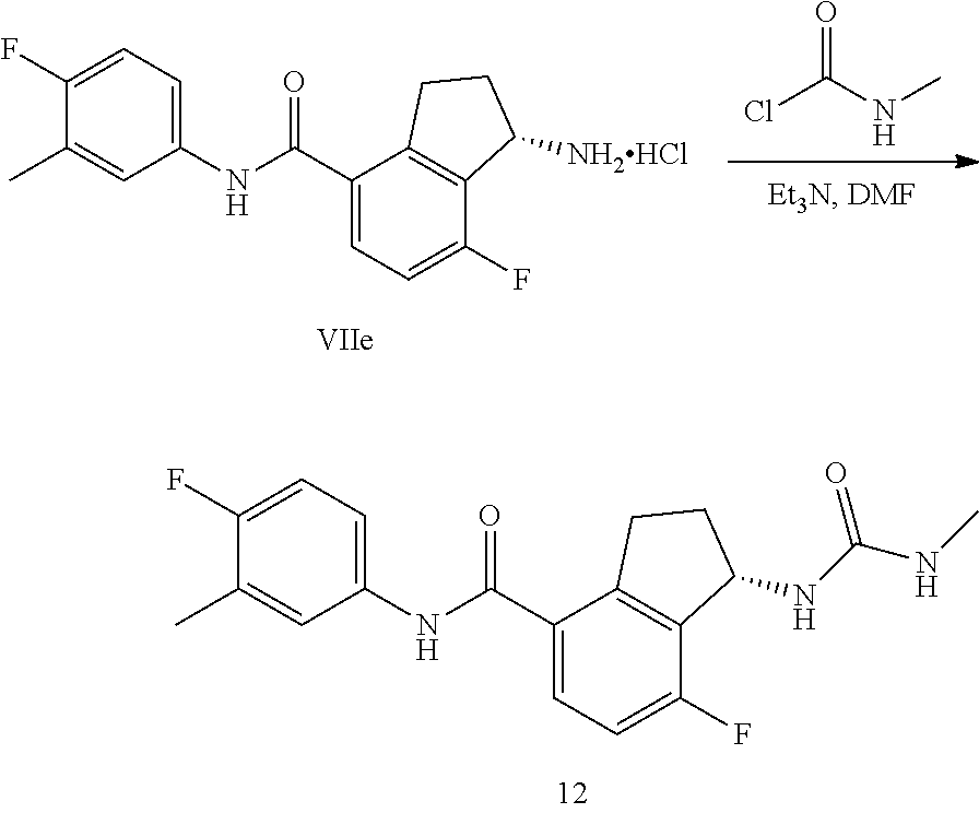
C1(C)=CC(NC(C2=CC=C(F)C3=C2CCC3NC(NC)=O)=O)=CC=C1F.ClC(NC)=O.C1(C)=CC(NC(C2=CC=C(F)C3=C2CCC3[NH2HCl])=O)=CC=C1F
